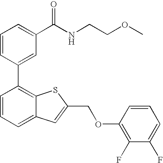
C1=CC=C(C(NCCOC)=O)C=C1C1=C2C(=CC=C1)C=C(COC1=C(F)C(F)=CC=C1)S2
